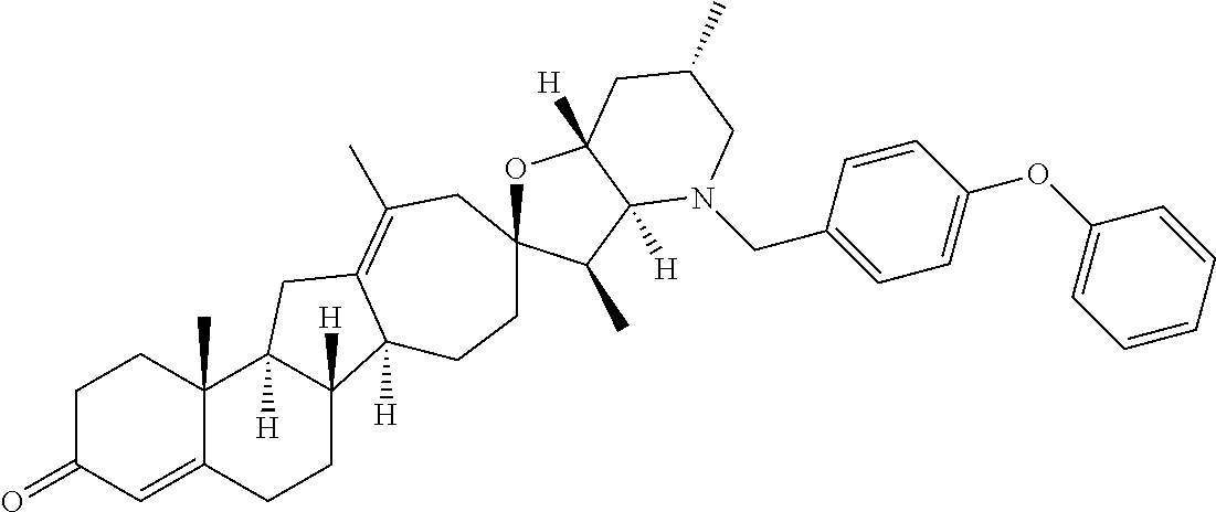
C1C(=O)C=C2C(C)(C1)C1([H])C([H])(CC2)C2([H])C(=C(C)CC3(CC2)OC2([H])C([H])(C3C)N(CC3=CC=C(OC4=CC=CC=C4)C=C3)CC(C)C2)C1
